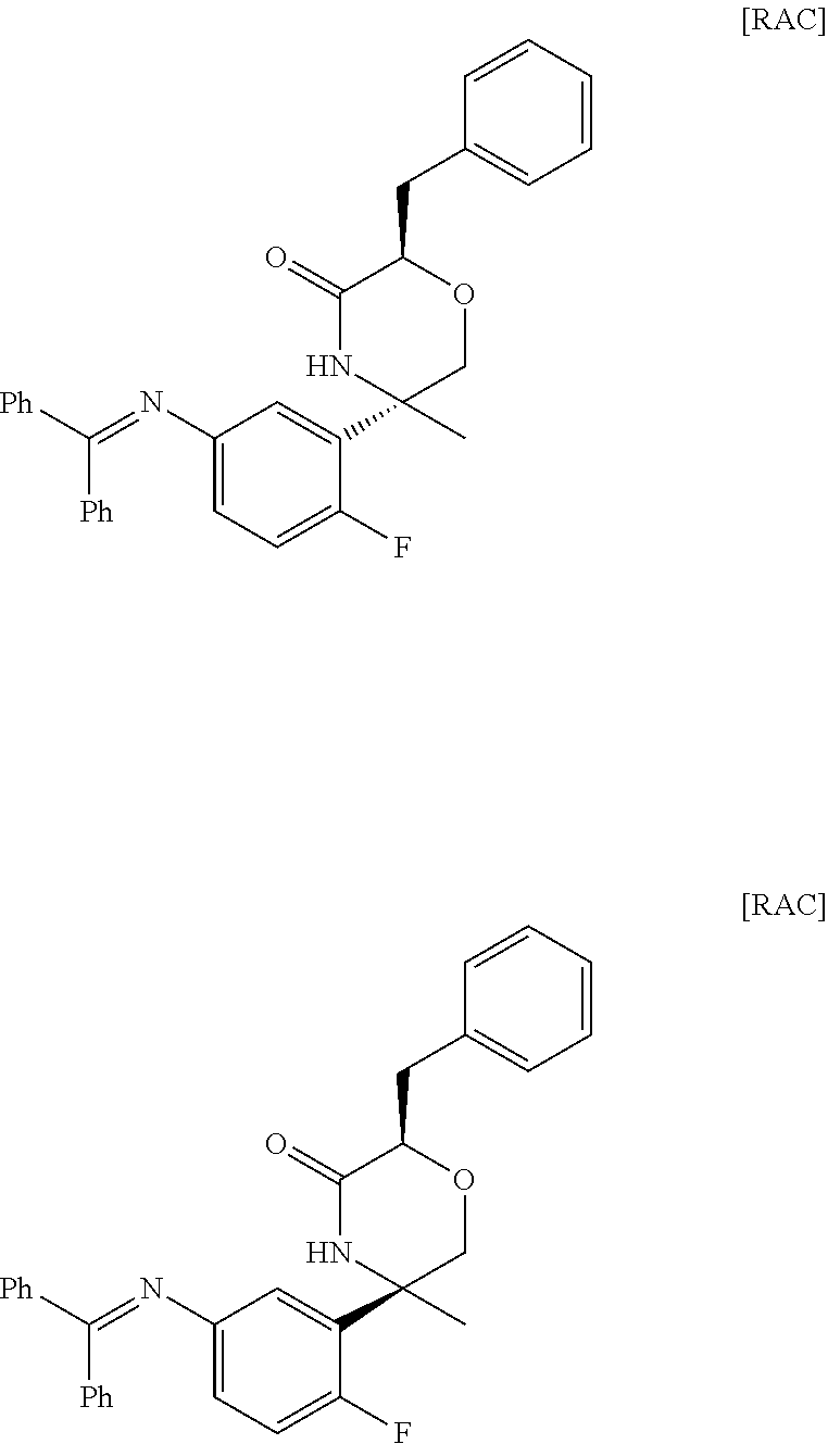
C1(N=C([Ph])[Ph])=CC=C(F)C(C2(C)COC(CC3=CC=CC=C3)C(=O)N2)=C1.C1(N=C([Ph])[Ph])=CC=C(F)C(C2(C)COC(CC3=CC=CC=C3)C(=O)N2)=C1
